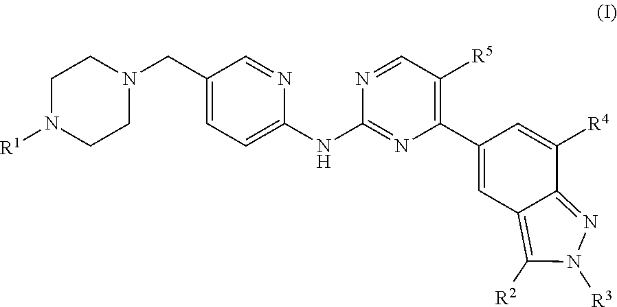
C1N([R1])CCN(CC2=CC=C(NC3=NC(C4=CC5=C([R2])N([R3])N=C5C([R4])=C4)=C([R5])C=N3)N=C2)C1
